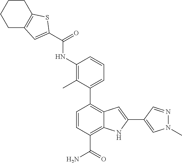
C1(C2=CC=CC(NC(=O)C3=CC4=C(CCCC4)S3)=C2C)=C2C(=C(C(N)=O)C=C1)NC(C1=CN(C)N=C1)=C2
